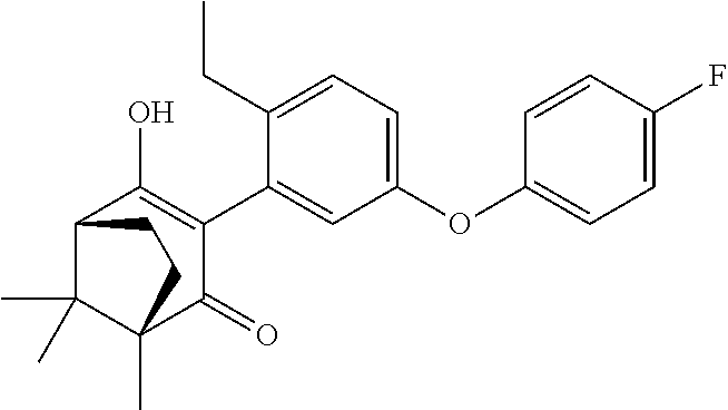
C12C(C)(C)C(C)(C(=O)C(C3=CC(OC4=CC=C(F)C=C4)=CC=C3CC)=C1O)CC2
